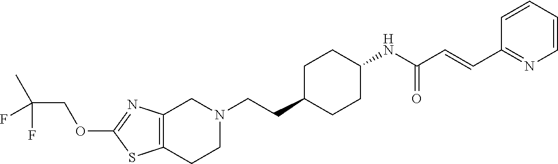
C12=C(CCN(CCC3CCC(NC(C=CC4=NC=CC=C4)=O)CC3)C1)SC(OCC(C)(F)F)=N2
